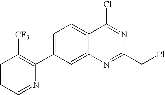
C1=CC=NC(C2=CC=C3C(=C2)N=C(CCl)N=C3Cl)=C1[CF3]
